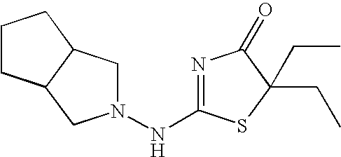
N1(NC2=NC(=O)C(CC)(CC)S2)CC2C(C1)CCC2
